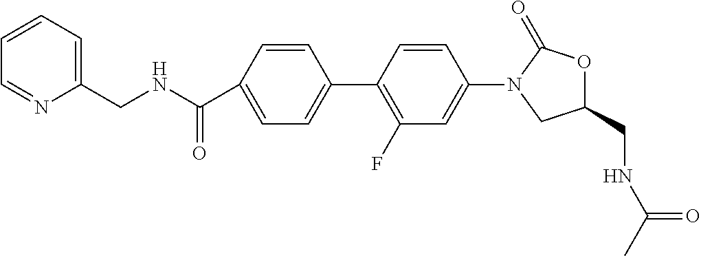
C1=C(C(NCC2=CC=CC=N2)=O)C=CC(C2=C(F)C=C(N3CC(CNC(C)=O)OC3=O)C=C2)=C1
